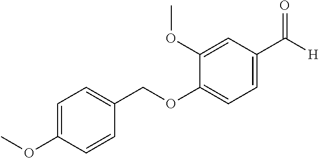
C1=C(OC)C=CC(COC2=CC=C(C([H])=O)C=C2OC)=C1
